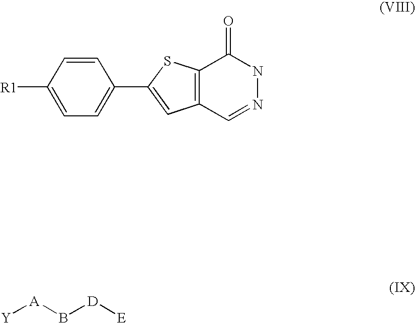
C1=CC([R1])=CC=C1C1=CC2=C(S1)C(=O)NN=C2.[Y][A]B[D][E]
